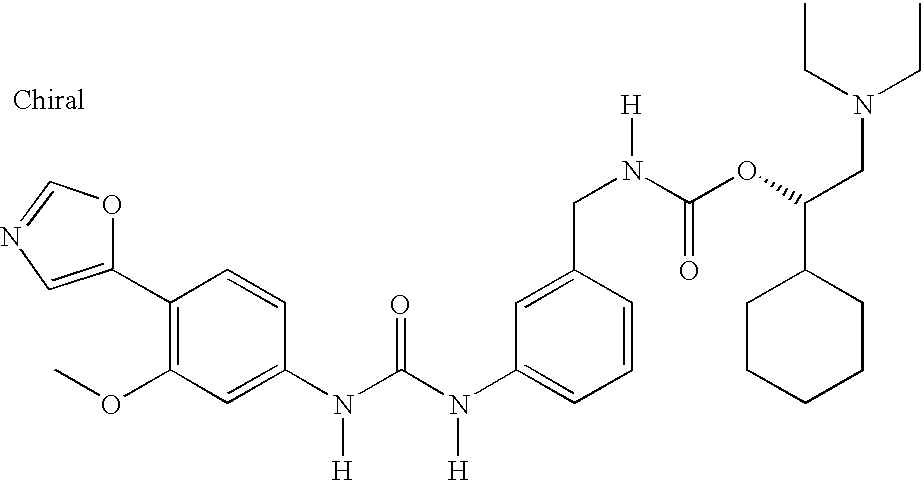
O1C=NC=C1C1=C(OC)C=C(N([H])C(N(C2=CC=CC(CN(C(=O)OC(CN(CC)CC)C3CCCCC3)[H])=C2)[H])=O)C=C1
